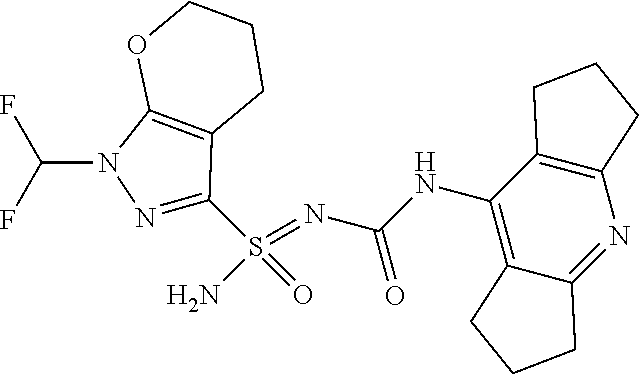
C(NC1=C2C(=NC3=C1CCC3)CCC2)(N=S(N)(=O)C1=NN(C(F)F)C2=C1CCCO2)=O
